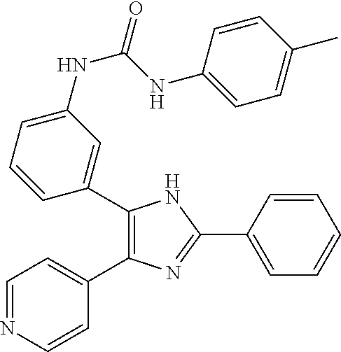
C1(C2=CC(NC(=O)NC3=CC=C(C)C=C3)=CC=C2)=C(C2=CC=NC=C2)N=C(C2=CC=CC=C2)N1
